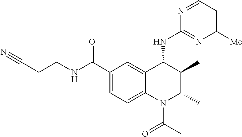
C12=CC(C(NCCC#N)=O)=CC=C1N(C(C)=O)C(C)C(C)C2NC1=NC([Me])=CC=N1
